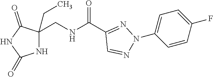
C1(C(NCC2(CC)NC(=O)NC2=O)=O)=NN(C2=CC=C(F)C=C2)N=C1
